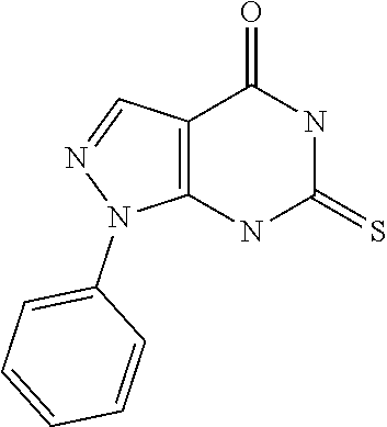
C12=C(NC(=S)NC1=O)N(C1=CC=CC=C1)N=C2
